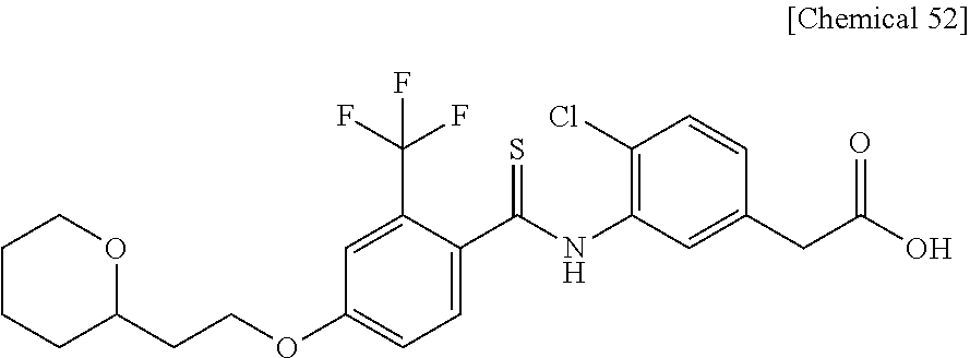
C1CCC(CCOC2=CC=C(C(NC3=C(Cl)C=CC(CC(O)=O)=C3)=S)C(C(F)(F)F)=C2)OC1
